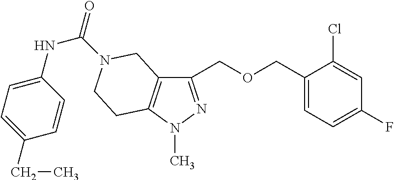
C1(COCC2=CC=C(F)C=C2Cl)=NN(C)C2=C1CN(C(=O)NC1=CC=C(CC)C=C1)CC2
